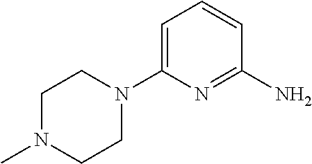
C1=C(N2CCN(C)CC2)N=C(N)C=C1
